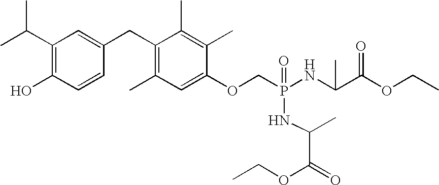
C1(C(C)C)=C(O)C=CC(CC2=C(C)C=C(OCP(=O)(NC(C(=O)OCC)C)NC(C(OCC)=O)C)C(C)=C2C)=C1
